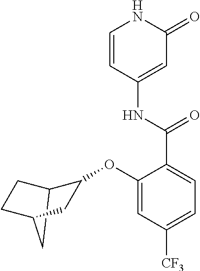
C12CC(CC1)CC2OC1=CC([CF3])=CC=C1C(NC1=CC(=O)NC=C1)=O
